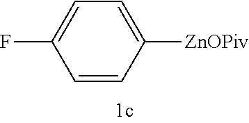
C1=C(F)C=CC([ZnOPiv])=C1
